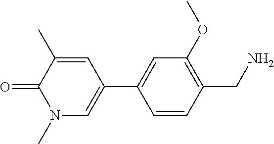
O=C1C(C)=CC(C2=CC(OC)=C(CN)C=C2)=CN1C
